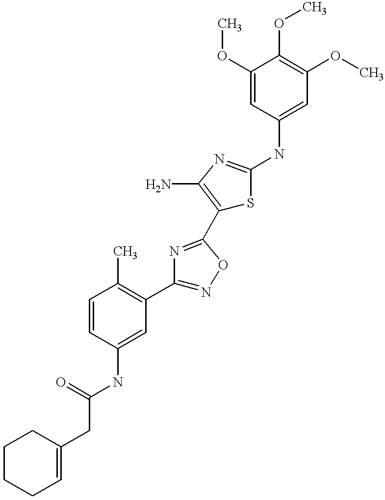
C(C(=O)NC1=CC(C2=NOC(C3=C(N)N=C(NC4=CC(OC)=C(OC)C(OC)=C4)S3)=N2)=C(C)C=C1)C1=CCCCC1
